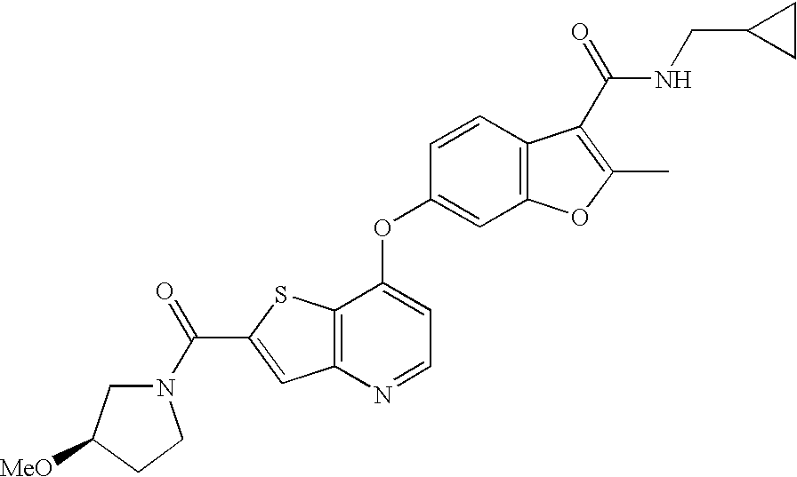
N1(C(=O)C2=CC3=C(S2)C(OC2=CC4=C(C=C2)C(C(=O)NCC2CC2)=C(C)O4)=CC=N3)CC([MeO])CC1
